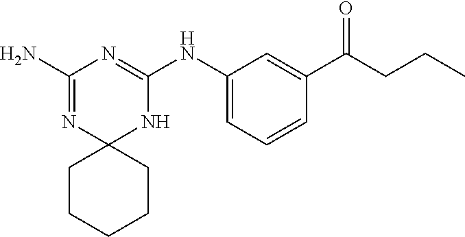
C1(N)=NC2(NC(NC3=CC=CC(C(CCC)=O)=C3)=N1)CCCCC2
